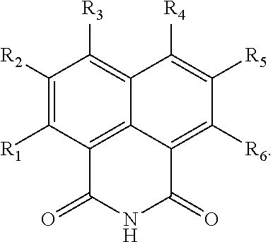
C1([R2])=C([R1])C2=C3C(=C1[R3])C([R4])=C([R5])C([R6])=C3C(=O)NC2=O
